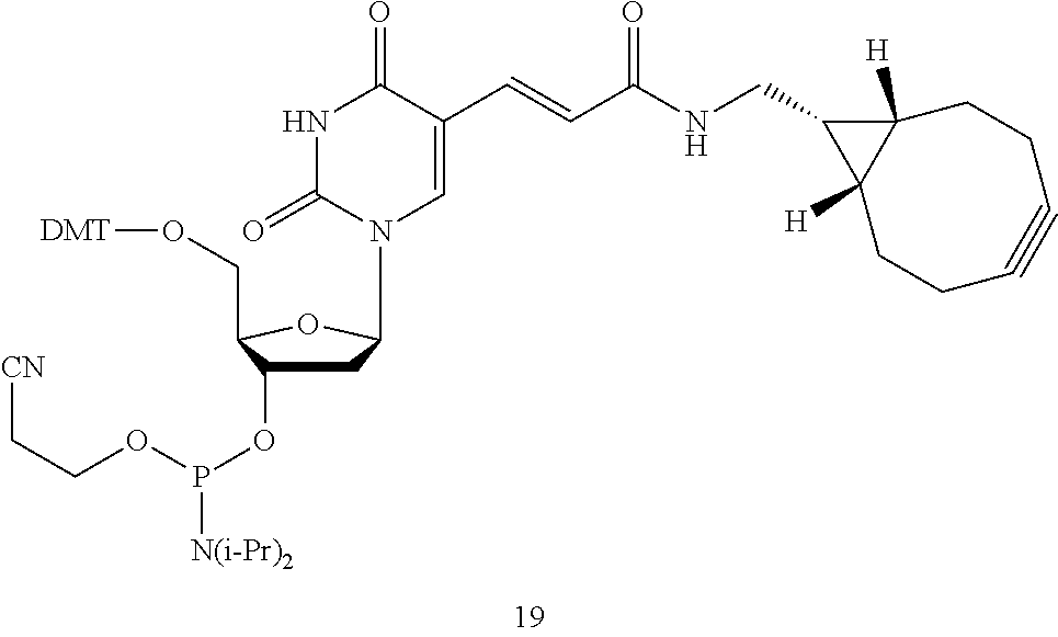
N(CC1C2([H])C1([H])CCC#CCC2)C(C=CC1=CN(C2CC(OP([N(i-Pr)2])OCC[CN])C(CO[DMT])O2)C(=O)NC1=O)=O
